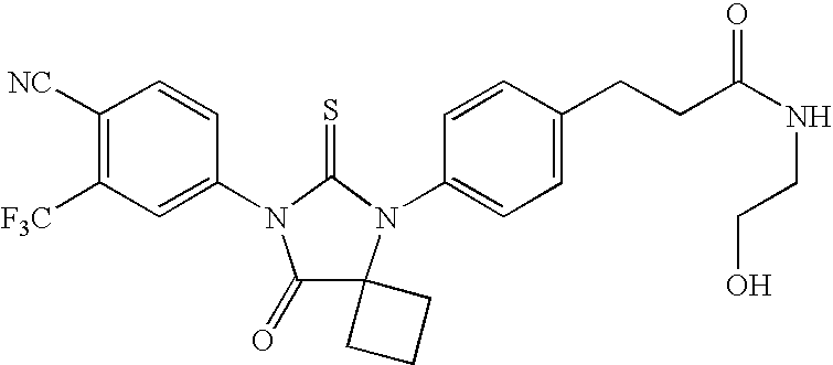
C1([NC])=C([F3C])C=C(N2C(=O)C3(N(C4=CC=C(CCC(NCCO)=O)C=C4)C2=S)CCC3)C=C1
